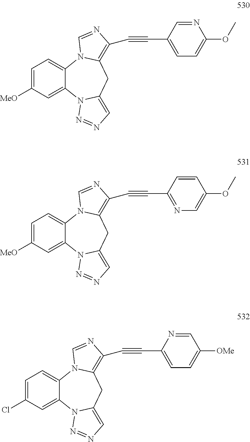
C1=C([MeO])C=C2C(=C1)N1C(=C(C#CC3=CC=C(OC)N=C3)N=C1)CC1=CN=NN21.C1=C([MeO])C=C2C(=C1)N1C(=C(C#CC3=NC=C(OC)C=C3)N=C1)CC1=CN=NN21.C1=C(Cl)C=C2C(=C1)N1C(=C(C#CC3=CC=C([OMe])C=N3)N=C1)CC1=CN=NN21
